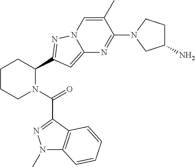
C1CCN(C(=O)C2=NN(C)C3=C2C=CC=C3)C(C2=NN3C=C(C)C(N4CC(N)CC4)=NC3=C2)C1
